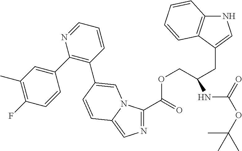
C1(C2=C(C3=CN4C(C(=O)OCC(CC5=CNC6=C5C=CC=C6)NC(OC(C)(C)C)=O)=NC=C4C=C3)C=CC=N2)=CC(C)=C(F)C=C1
